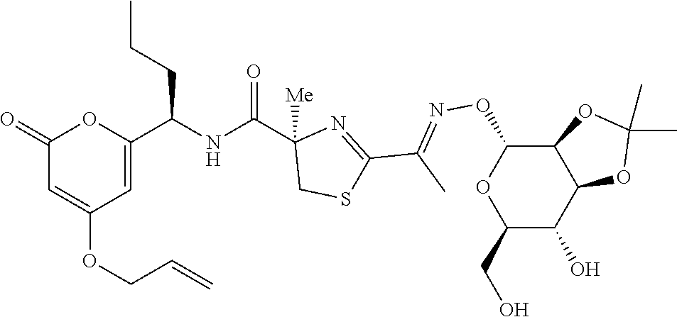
C1(=O)C=C(OCC=C)C=C(C(NC(C2([Me])CSC(C(C)=NOC3OC(CO)C(O)C4C3OC(C)(C)O4)=N2)=O)CCC)O1
